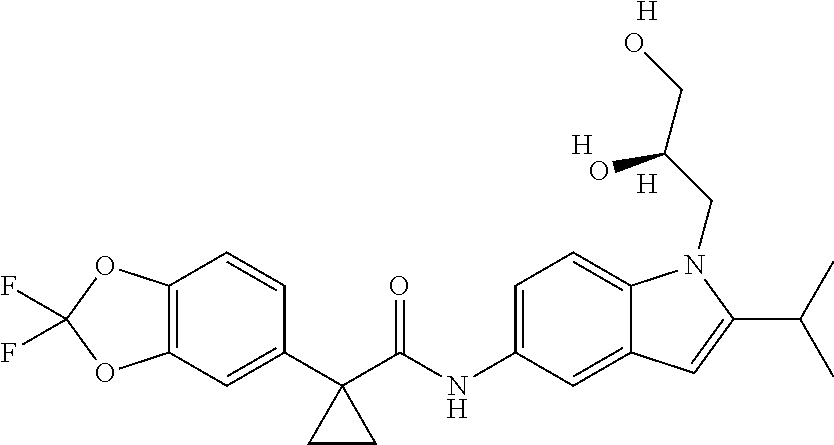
C1(C2(C(NC3=CC=C4C(=C3)C=C(C(C)C)N4CC(CO)O)=O)CC2)=CC2=C(C=C1)OC(F)(F)O2.[H].[H].[H]
